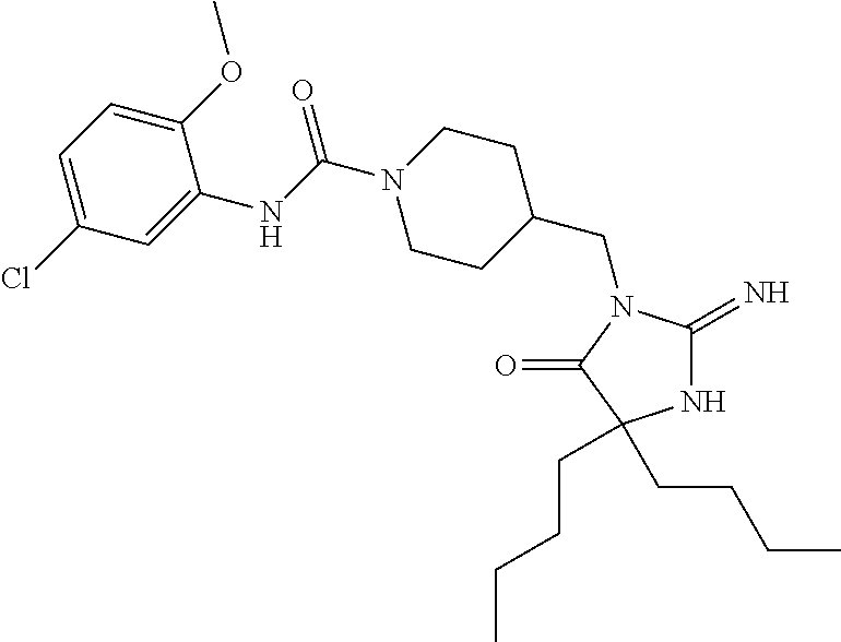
C1C(CN2C(=N)NC(CCCC)(CCCC)C2=O)CCN(C(NC2=CC(Cl)=CC=C2OC)=O)C1
